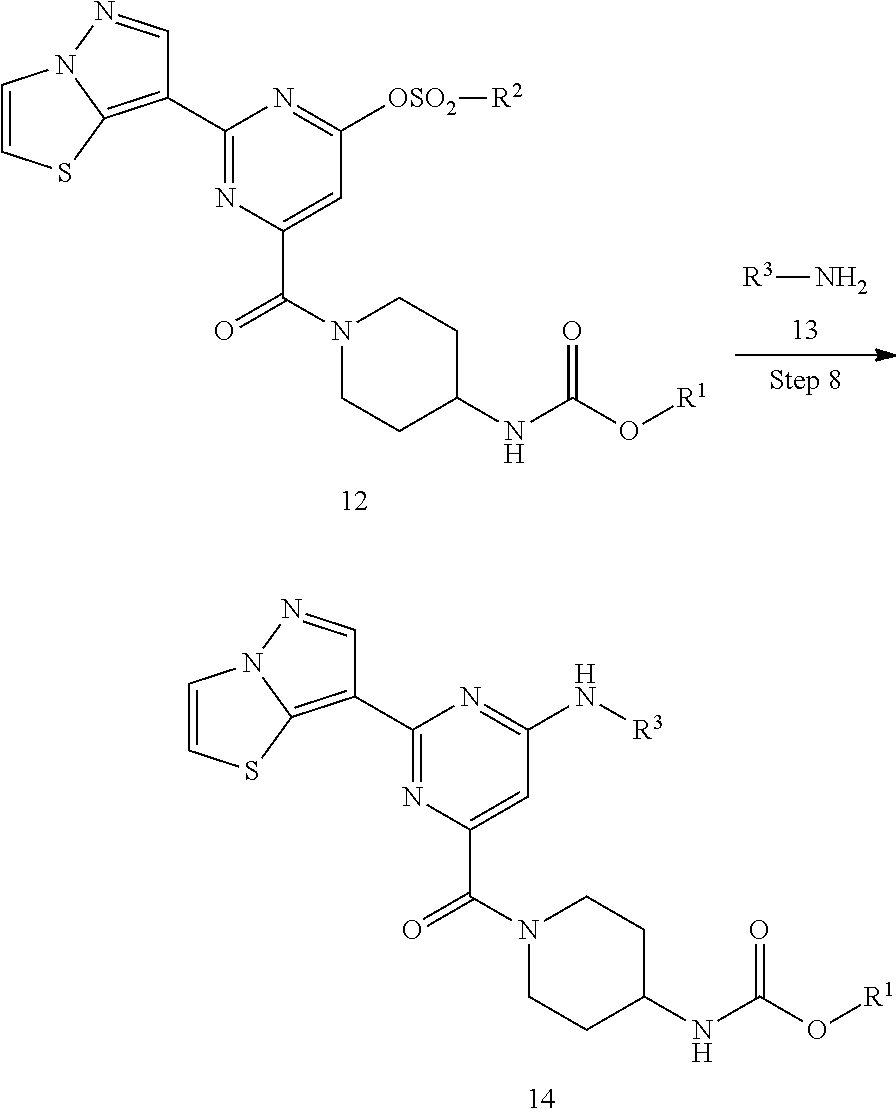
C1=CSC2=C(C3=NC(C(=O)N4CCC(NC(O[R1])=O)CC4)=CC([OSO2][R2])=N3)C=NN12.[R3]N.C1=CSC2=C(C3=NC(C(=O)N4CCC(NC(O[R1])=O)CC4)=CC(N[R3])=N3)C=NN12
